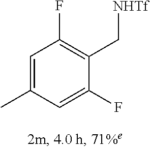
C1=C(F)C(C[NHTf])=C(F)C=C1C
